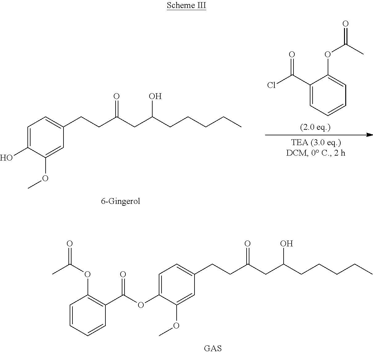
C1=C(OC(=O)C2=C(OC(C)=O)C=CC=C2)C(OC)=CC(CCC(CC(CCCCC)O)=O)=C1.C1(C(=O)Cl)=CC=CC=C1OC(C)=O.C1=C(O)C(OC)=CC(CCC(CC(CCCCC)O)=O)=C1
